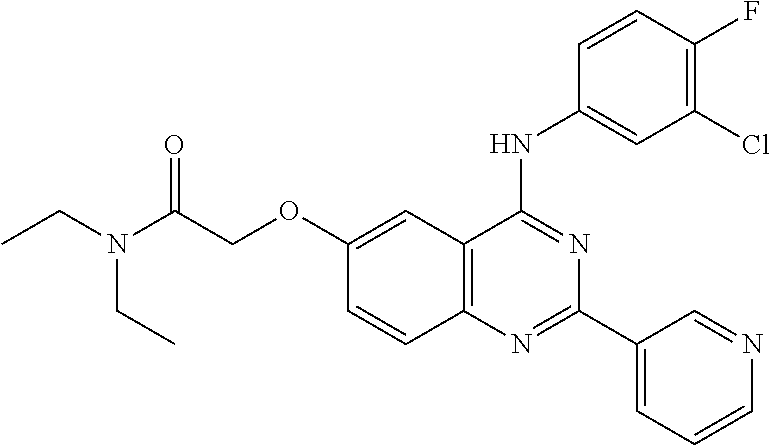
N(C(COC1=CC2=C(C=C1)N=C(C1=CC=CN=C1)N=C2NC1=CC(Cl)=C(F)C=C1)=O)(CC)CC
